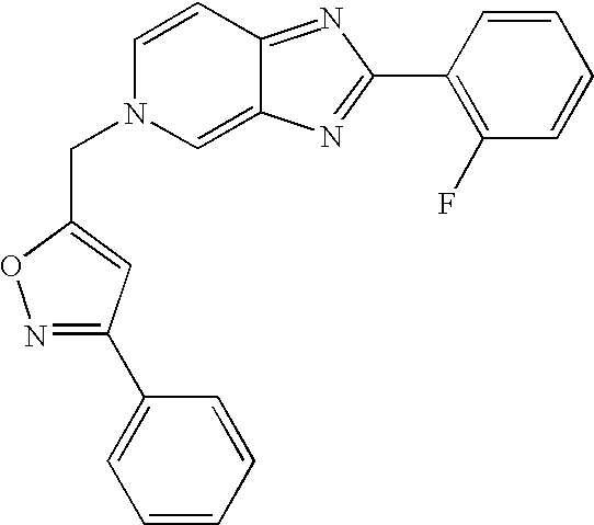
N1=C(C2=CC=CC=C2)C=C(CN2C=C3C(=NC(C4=C(F)C=CC=C4)=N3)C=C2)O1
